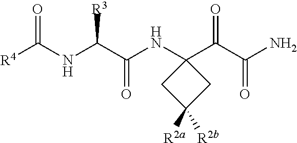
[R4]C(NC(C(NC1(C(C(N)=O)=O)CC([R2a])([R2b])C1)=O)[R3])=O
